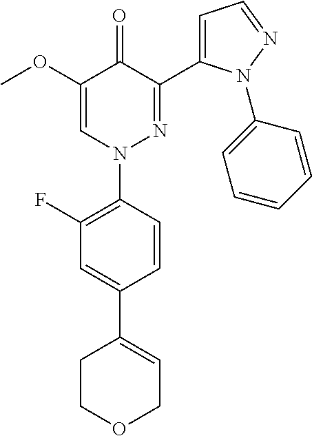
C1(F)=C(N2N=C(C3=CC=NN3C3=CC=CC=C3)C(=O)C(OC)=C2)C=CC(C2=CCOCC2)=C1
